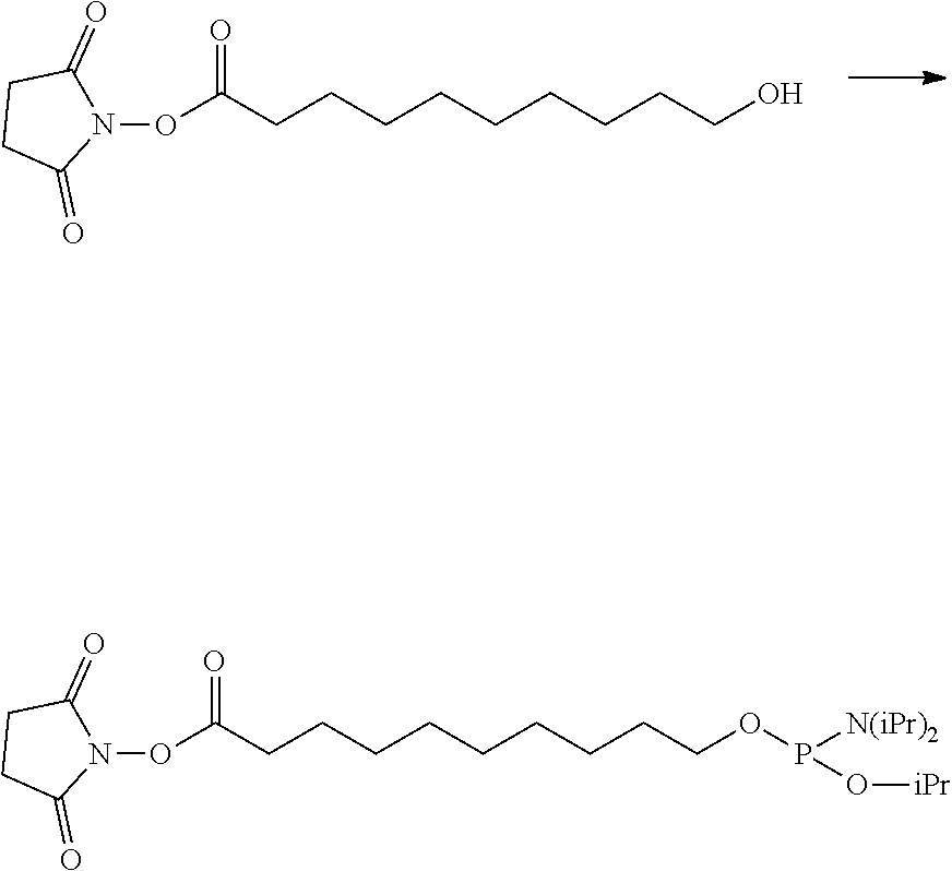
N1(OC(CCCCCCCCCO)=O)C(=O)CCC1=O.N1(OC(CCCCCCCCCOP(O[iPr])[N(iPr)2])=O)C(=O)CCC1=O
